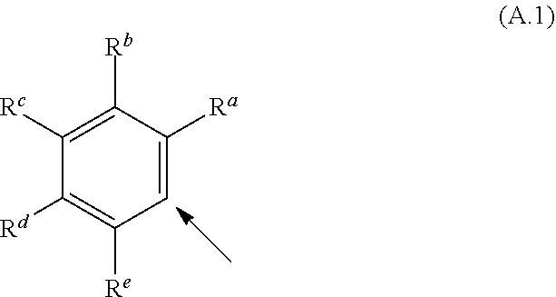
C1([Rc])=C([Rb])C([Ra])=CC([Re])=C1[Rd]
